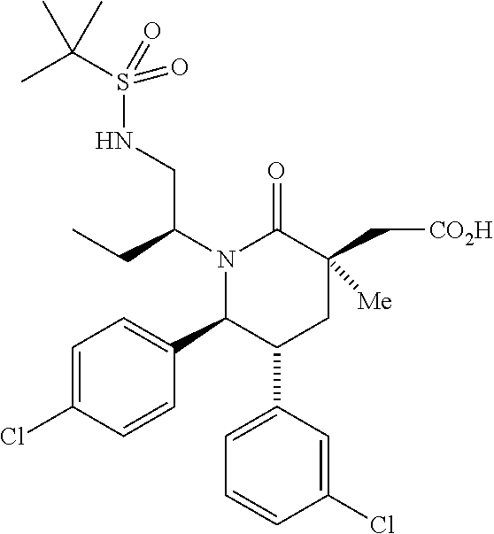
C1=C(Cl)C=CC(C2C(C3=CC=CC(Cl)=C3)CC(C[CO2H])([Me])C(=O)N2C(CC)CNS(=O)(C(C)(C)C)=O)=C1
